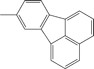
C1=CC(C)=CC2=C1C1=CC=CC3=C1C2=CC=C3
